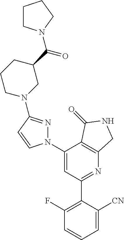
C1(N2N=C(N3CC(C(=O)N4CCCC4)CCC3)C=C2)=CC(C2=C(F)C=CC=C2[CN])=NC2=C1C(=O)NC2
